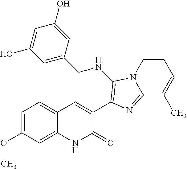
C1(C2=C(NCC3=CC(O)=CC(O)=C3)N3C(=N2)C(C)=CC=C3)=CC2=CC=C(OC)C=C2NC1=O
